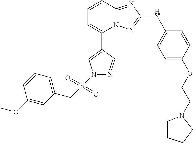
C1=CC2=NC(NC3=CC=C(OCCN4CCCC4)C=C3)=NN2C(C2=CN(S(CC3=CC=CC(OC)=C3)(=O)=O)N=C2)=C1
